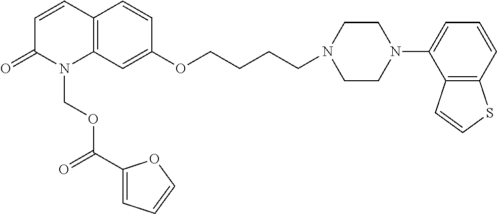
C1=CC2=C(N(COC(C3=CC=CO3)=O)C1=O)C=C(OCCCCN1CCN(C3=CC=CC4=C3C=CS4)CC1)C=C2
